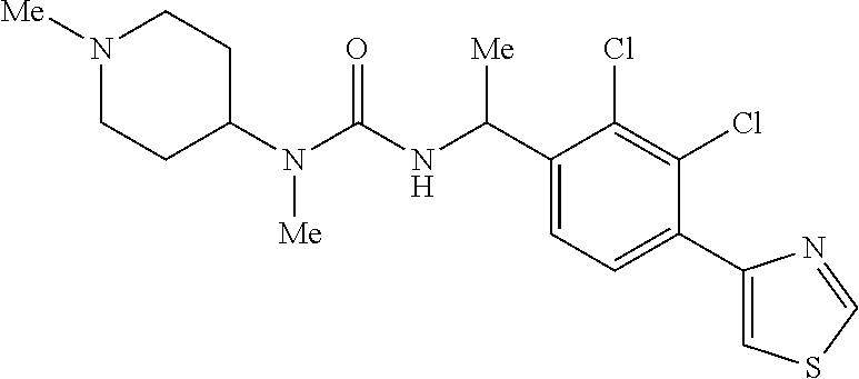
C1(N(C(NC(C2=CC=C(C3=CSC=N3)C(Cl)=C2Cl)[Me])=O)[Me])CCN([Me])CC1
